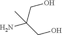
NC(CO)(CO)C
